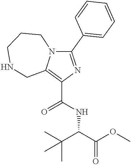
C1(C2=CC=CC=C2)=NC(C(NC(C(OC)=O)C(C)(C)C)=O)=C2N1CCCNC2
